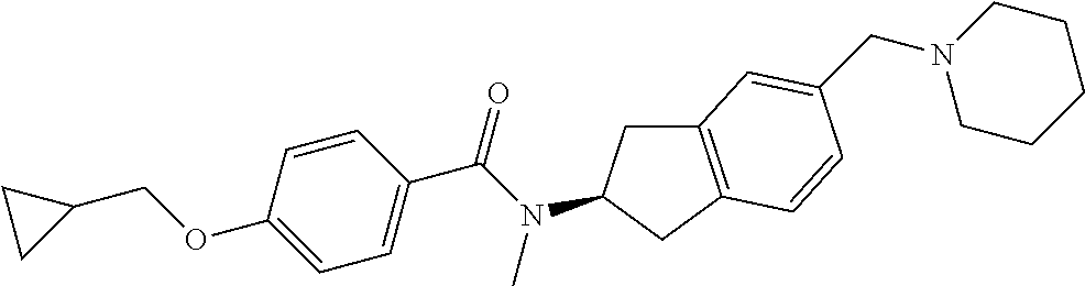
C1(OCC2CC2)=CC=C(C(N(C)C2CC3=C(C2)C=CC(CN2CCCCC2)=C3)=O)C=C1
